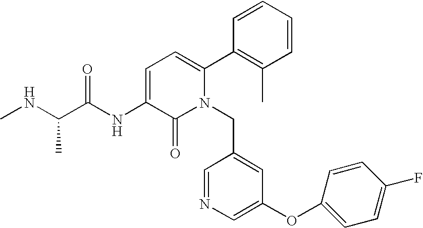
C1=C(NC(C(NC)C)=O)C(=O)N(CC2=CC(OC3=CC=C(F)C=C3)=CN=C2)C(C2=C(C)C=CC=C2)=C1
